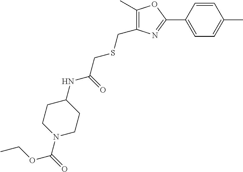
C1CN(C(=O)OCC)CCC1NC(=O)CSCC1=C(C)OC(C2=CC=C(C)C=C2)=N1
